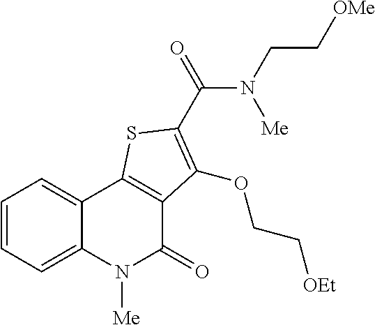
C1=CC=C2C(=C1)C1=C(C(=O)N2[Me])C(OCC[OEt])=C(C(=O)N(CC[OMe])[Me])S1
